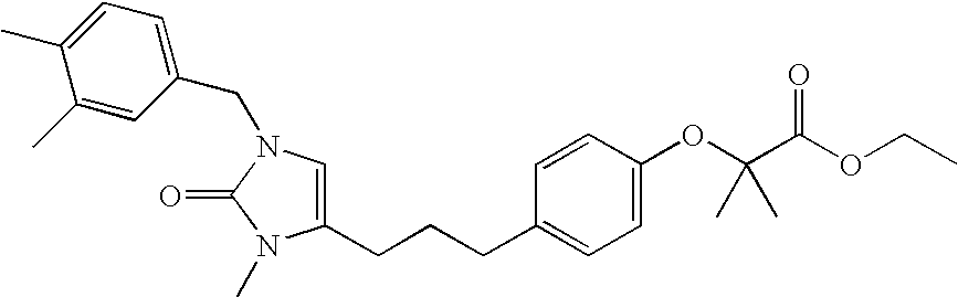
C1=C(CCCC2=CC=C(OC(C(OCC)=O)(C)C)C=C2)N(C)C(=O)N1CC1=CC=C(C)C(C)=C1
